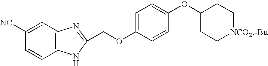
C1=C(OCC2=NC3=C(N2)C=CC([NC])=C3)C=CC(OC2CC[NCO2t-Bu]CC2)=C1
